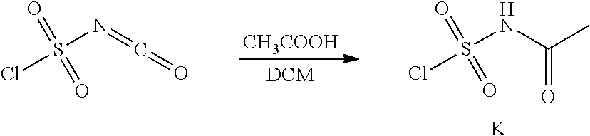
S(NC(C)=O)(Cl)(=O)=O.[K].[CH3COOH].S(N=C=O)(Cl)(=O)=O
